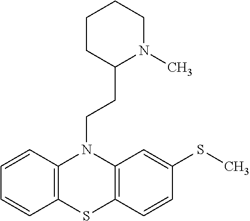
C1=CC2=C(C=C1)SC1=C(N2CCC2N(C)CCCC2)C=C(SC)C=C1
